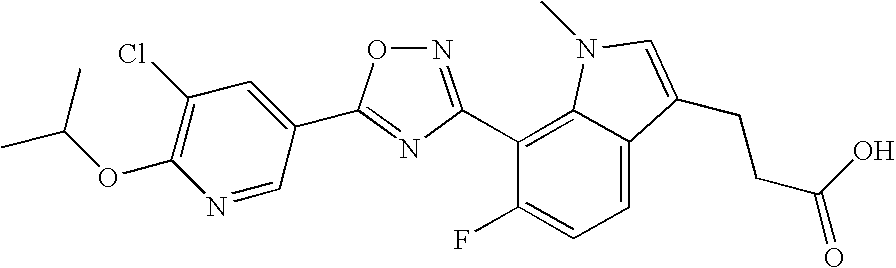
N1=C(C2=C3C(=CC=C2F)C(CCC(O)=O)=CN3C)N=C(C2=CC(Cl)=C(OC(C)C)N=C2)O1
